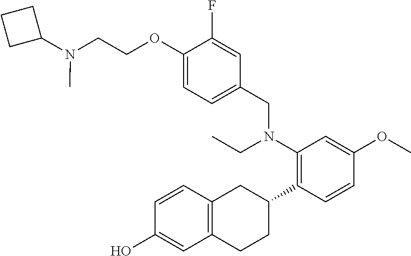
C1(O)=CC2=C(C=C1)CC(C1=C(N(CC3=CC=C(OCCN(C4CCC4)C)C(F)=C3)CC)C=C(OC)C=C1)CC2
